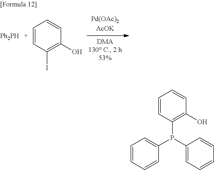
[Ph2PH].C1=CC(O)=C(I)C=C1.C1=CC(O)=C(P(C2=CC=CC=C2)C2=CC=CC=C2)C=C1
